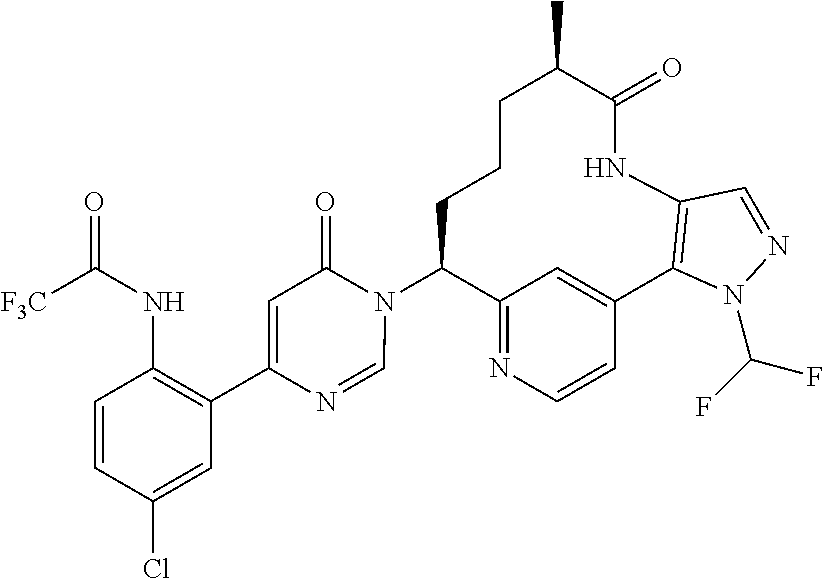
C12=NC=CC(=C1)C1=C(NC(=O)C(C)CCCC2N2C(=O)C=C(C3=C(NC(=O)[F3C])C=CC(Cl)=C3)N=C2)C=NN1C(F)F
